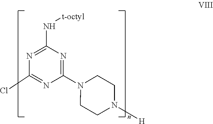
C1(Cl)=NC(N2CCN([H])CC2)=NC(N[t-octyl])=N1
